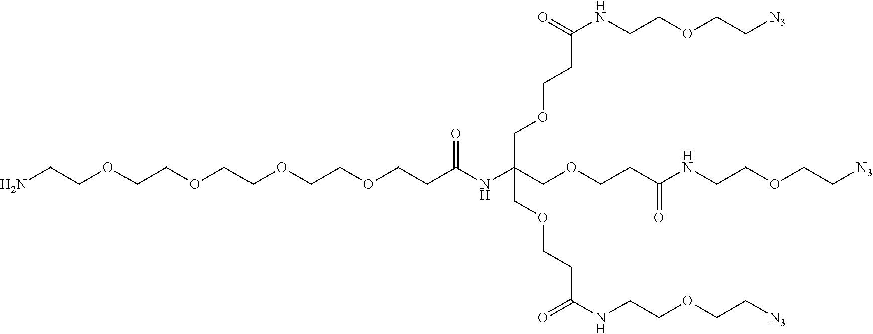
NCCOCCOCCOCCOCCC(NC(COCCC(NCCOCC[N3])=O)(COCCC(=O)NCCOCC[N3])COCCC(=O)NCCOCC[N3])=O
